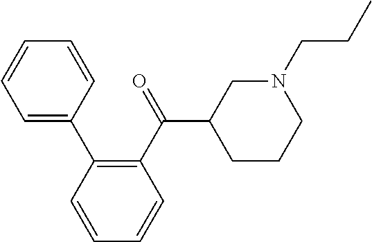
C1=CC(C2=CC=CC=C2)=C(C(=O)C2CCCN(CCC)C2)C=C1
